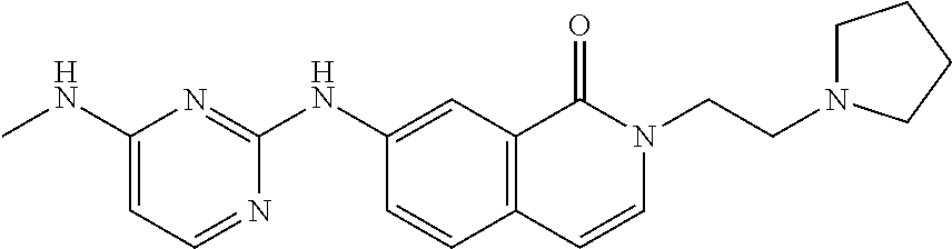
C1(NC)=CC=NC(NC2=CC3=C(C=C2)C=CN(CCN2CCCC2)C3=O)=N1
